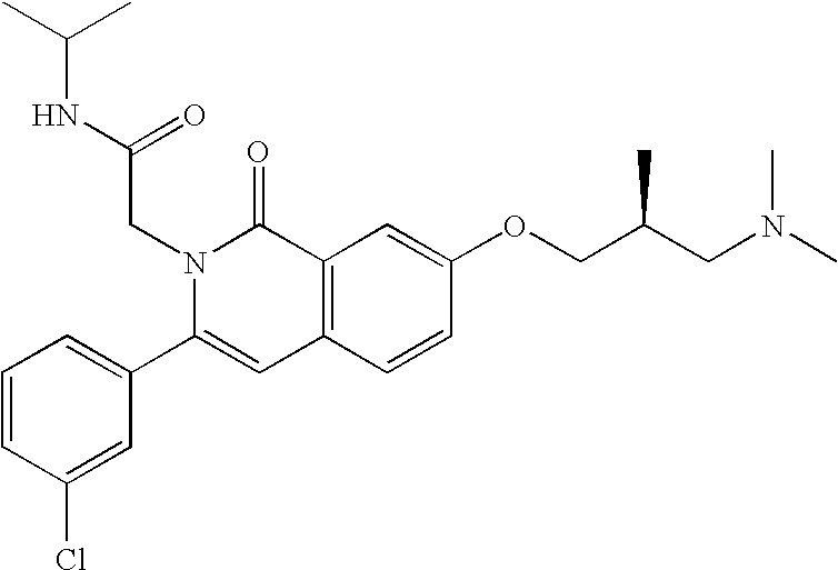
C1=CC(Cl)=CC(C2=CC3=C(C(=O)N2CC(=O)NC(C)C)C=C(OCC(CN(C)C)C)C=C3)=C1
